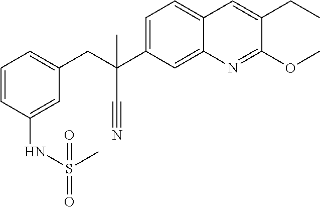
C1=CC(NS(C)(=O)=O)=CC(CC(C)(C2=CC=C3C(=C2)N=C(OC)C(CC)=C3)C#N)=C1
